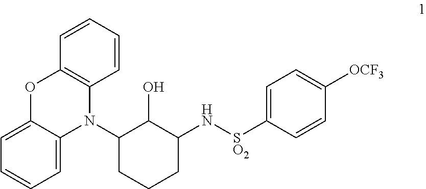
O1C2=CC=CC=C2N(C2CCCC(N[S O2]C3=CC=C([OCF3])C=C3)C2O)C2=C1C=CC=C2
